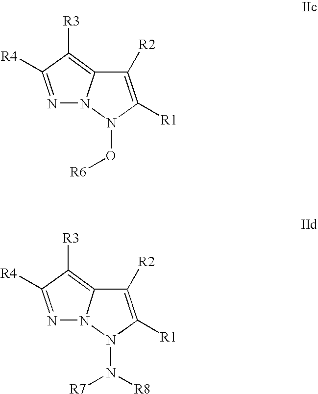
N1=C([R4])C([R3])=C2N1N(O[R6])C([R1])=C2[R2].N1=C([R4])C([R3])=C2N1N(N([R7])[R8])C([R1])=C2[R2]
